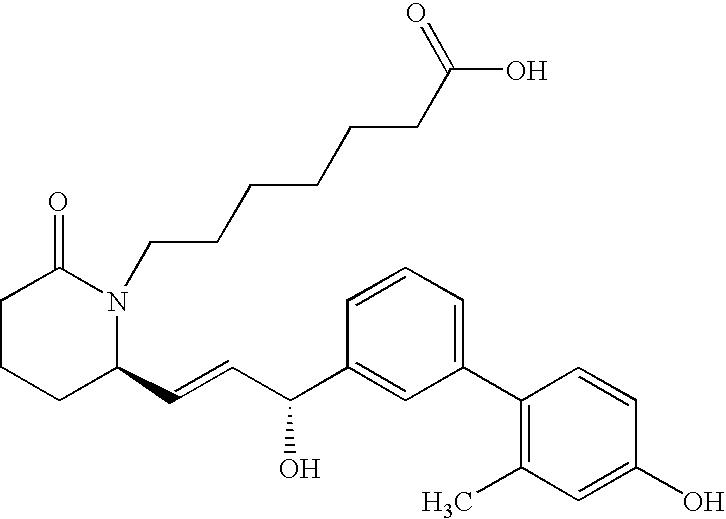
C1CCC(C=CC(C2=CC(C3=C(C)C=C(O)C=C3)=CC=C2)O)N(CCCCCCC(O)=O)C1=O
